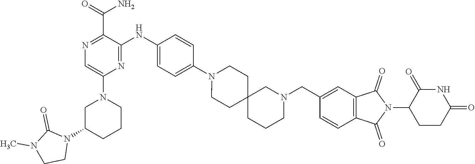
C1C(N2C(=O)N(C)CC2)CCCN1C1=CN=C(C(=O)N)C(NC2=CC=C(N3CCC4(CC3)CCCN(CC3=CC5=C(C=C3)C(=O)N(C3C(=O)NC(=O)CC3)C5=O)C4)C=C2)=N1
